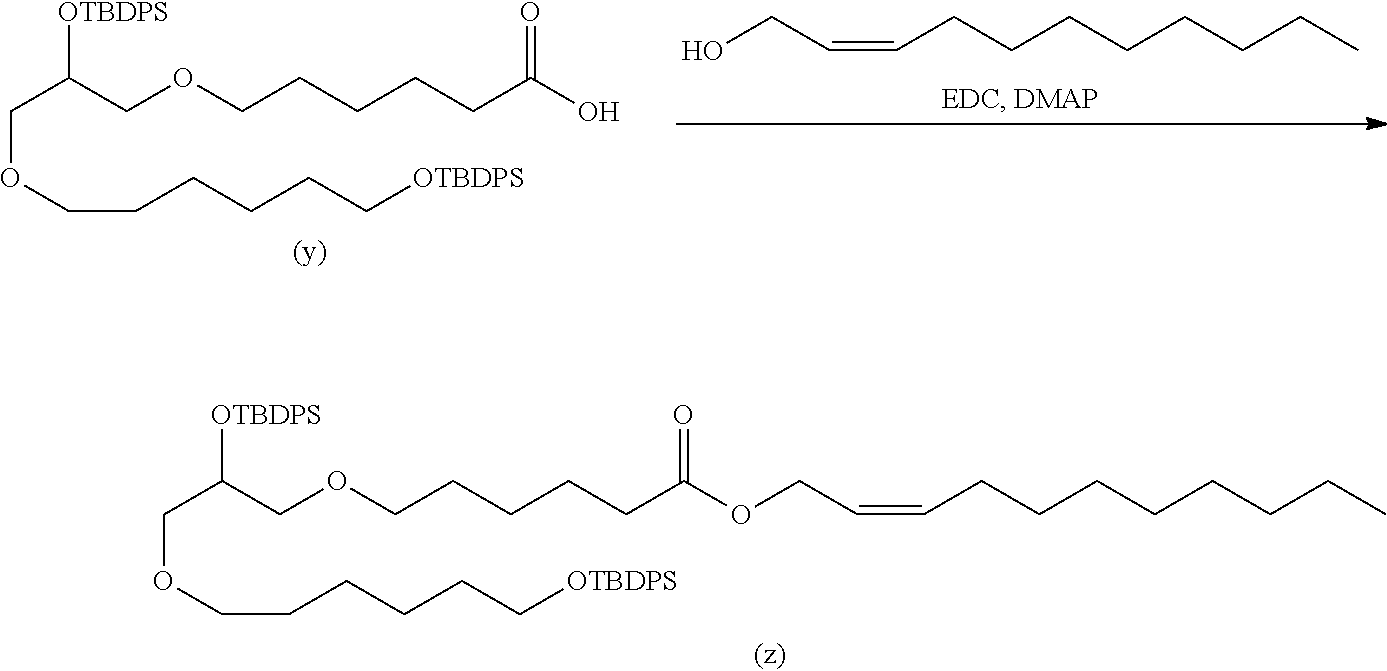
C(C=CCCCCCCCC)O.[OTBDPS]C(COCCCCCC(O)=O)COCCCCCC[OTBDPS].C(C(COCCCCCC(OCC=CCCCCCCCC)=O)[OTBDPS])OCCCCCC[OTBDPS]
